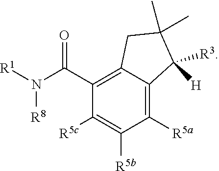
C1([R5a])=C2C(=C(C(N([R1])[R8])=O)C([R5c])=C1[R5b])CC(C)(C)C2([H])[R3]
